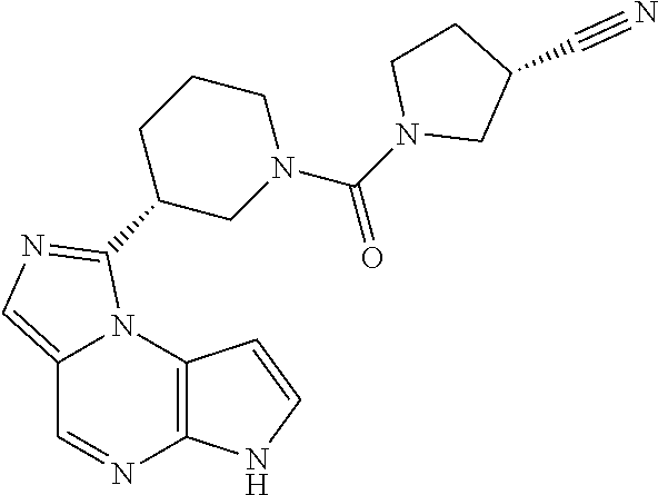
C12=CN=C(C3CN(C(N4CC(C#N)CC4)=O)CCC3)N1C1=C(N=C2)NC=C1
